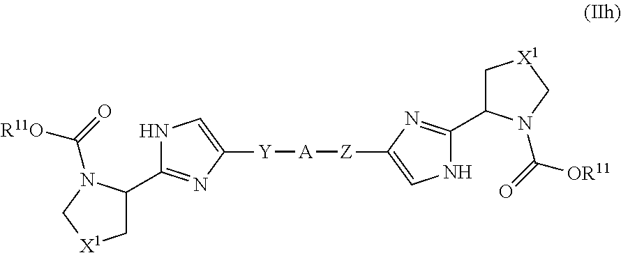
N1C=C([Y][A][Z]C2=CNC(C3C[X1]CN3C(=O)[OR11])=N2)N=C1C1C[X1]CN1C(=O)[R11O]
